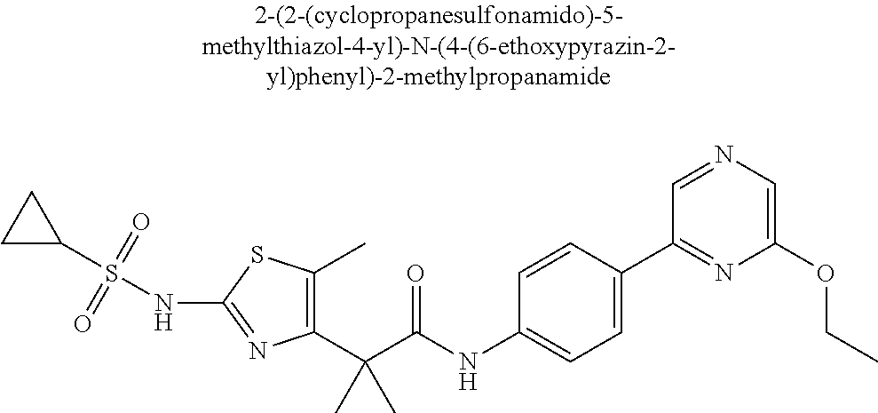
C1(C(C(NC2=CC=C(C3=NC(OCC)=CN=C3)C=C2)=O)(C)C)=C(C)SC(NS(C2CC2)(=O)=O)=N1
